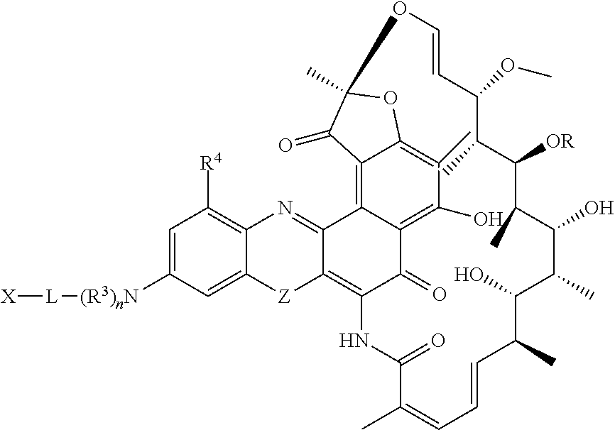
C12=C3C4=C(O)C(C)=C1OC(C)(C2=O)OC=CC(OC)C(C)C([OR])C(C)C(O)C(C)C(O)C(C)C=CC=C(C)C(=O)NC(=C1C3=NC2=C([R4])C=C([(R3)nN][L][X])C=C2[Z]1)C4=O
